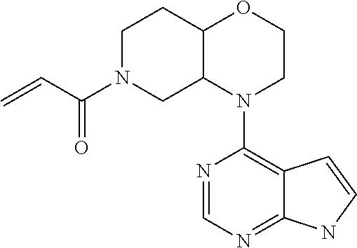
N1=C2C(=C(N3CCOC4C3CN(C(C=C)=O)CC4)N=C1)C=CN2
